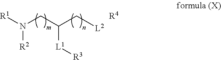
[R1]N(CC(C[L2])[L1][R3])[R2].[R4]
